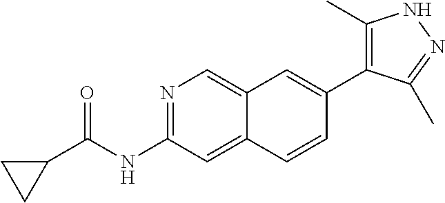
N1=C(NC(=O)C2CC2)C=C2C(=C1)C=C(C1=C(C)NN=C1C)C=C2
